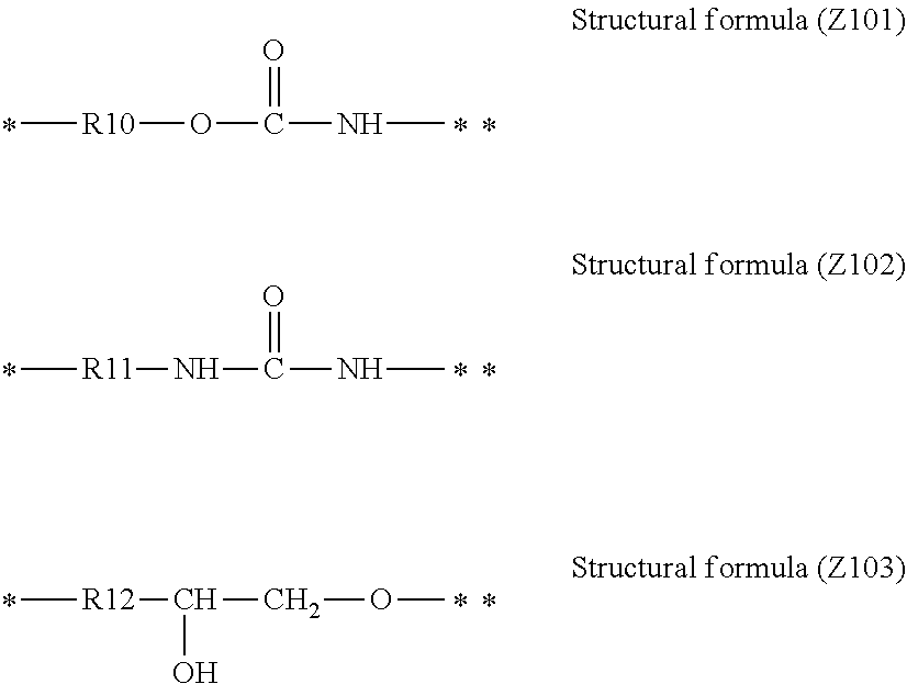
C[R10]OC(NC)=O.C[R11]NC(NC)=O.C[R12]C(COC)O
